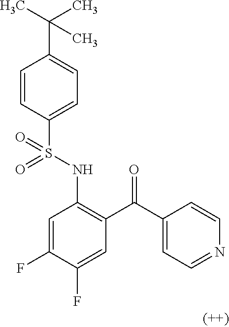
C1=CC(S(NC2=C(C(C3=CC=NC=C3)=O)C=C(F)C(F)=C2)(=O)=O)=CC=C1C(C)(C)C
